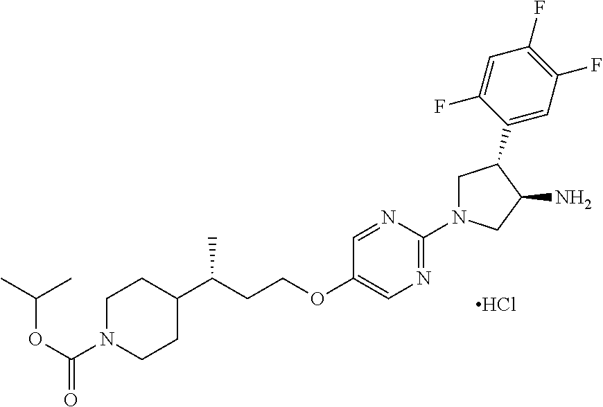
C(N1CCC(C(CCOC2=CN=C(N3CC(C4=CC(F)=C(F)C=C4F)C(N)C3)N=C2)C)CC1)(OC(C)C)=O.Cl
